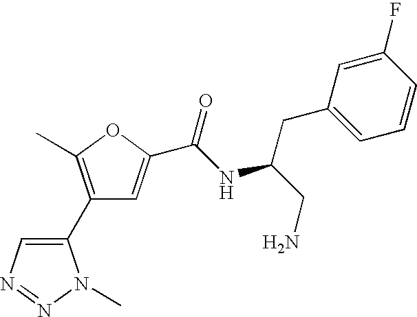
C1(C2=CN=NN2C)=C(C)OC(C(NC(CN)CC2=CC=CC(F)=C2)=O)=C1
